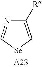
C1([R])=C[Se]C=N1
